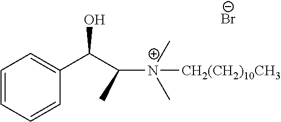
C1=CC=CC(C(C([N+](C)(C)[CH2(CH2)10CH3])C)O)=C1.[Br-]
